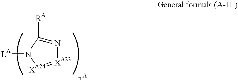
N1=C([RA])N([LA])[XA24]=[XA23]1
